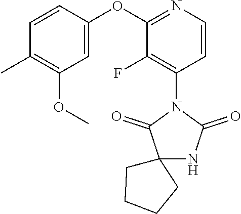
C1=CC(OC2=NC=CC(N3C(=O)C4(NC3=O)CCCC4)=C2F)=CC(OC)=C1C
